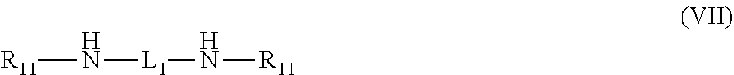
[R11]N[L1]N[R11]
